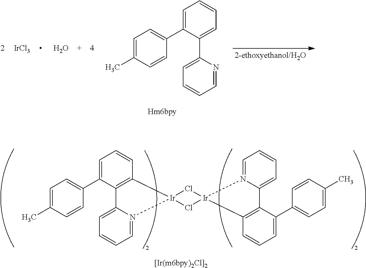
C1=C(C2=CC=C(C)C=C2)C2=C(C=C1)[Ir]1(Cl[Ir]3(Cl1)C1=C(C(C4=CC=C(C)C=C4)=CC=C1)C1=CC=CC=N31)N1=CC=CC=C21.C1=C(C2=CC=C(C)C=C2)C(C2=CC=CC=N2)=CC=C1.[IrCl3].O
